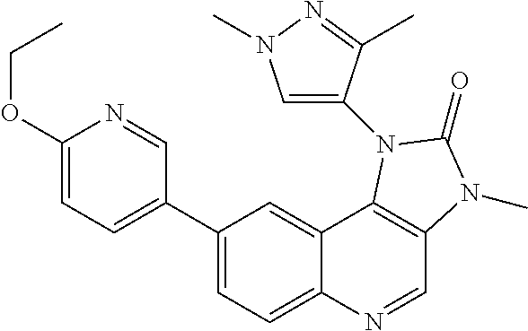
C1(C2=CC=C(OCC)N=C2)=CC=C2C(=C1)C1=C(C=N2)N(C)C(=O)N1C1=CN(C)N=C1C
